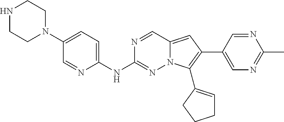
N1CCN(C2=CC=C(NC3=NN4C(=CC(C5=CN=C(C)N=C5)=C4C4=CCCC4)C=N3)N=C2)CC1
